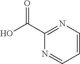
C1=NC(C(O)=O)=NC=C1
